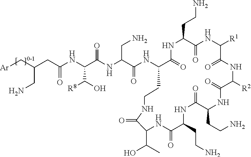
C(C(NC(C(O)[R8])C(NC(CN)C(NC1C(=O)NC(CCN)C(=O)NC([R1])C(=O)NC([R2])C(=O)NC(CCN)C(=O)NC(CCN)C(=O)NC(C(C)O)C(=O)NCC1)=O)=O)=O)C(C[Ar])CN
